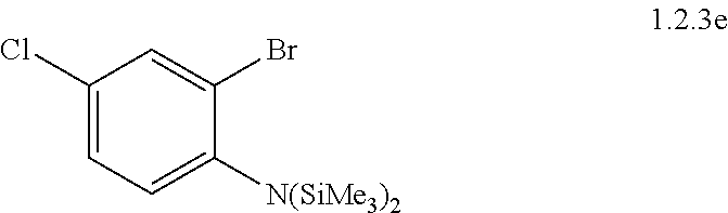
C1(Cl)=CC=C([N(SiMe3)2])C(Br)=C1
